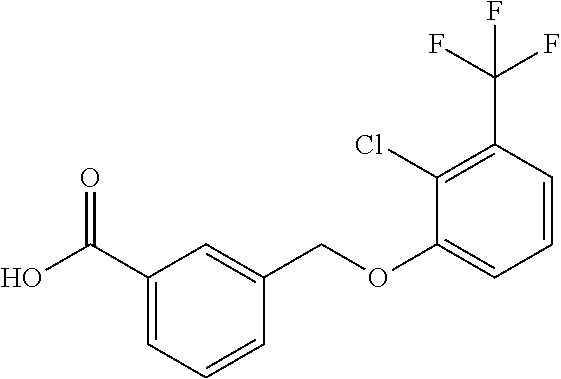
OC(C1=CC=CC(COC2=CC=CC(C(F)(F)F)=C2Cl)=C1)=O
